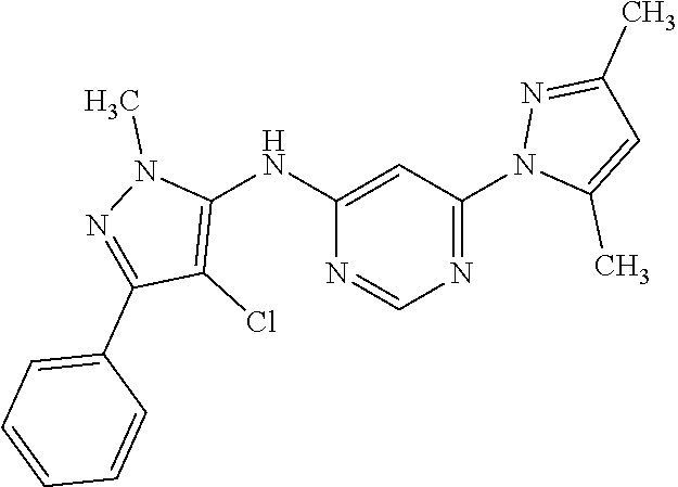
C1(NC2=CC(N3C(C)=CC(C)=N3)=NC=N2)=C(Cl)C(C2=CC=CC=C2)=NN1C
